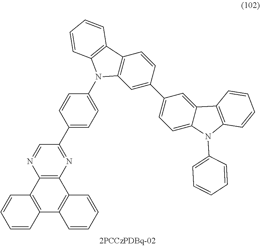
C12=C(C3=C(C4=C1C=CC=C4)C=CC=C3)N=CC(C1=CC=C(N3C4=C(C=CC(C5=CC=C6C(=C5)C5=C(N6C6=CC=CC=C6)C=CC=C5)=C4)C4=C3C=CC=C4)C=C1)=N2
